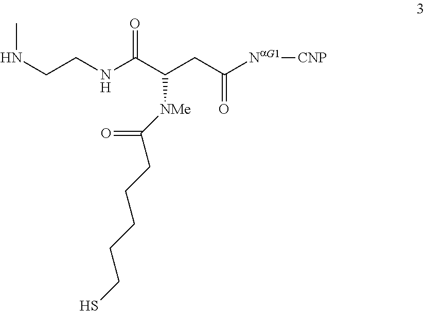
[NaG1]([CNP])(C(CC(C(NCCNC)=O)[NMe]C(CCCCCS)=O)=O)C
